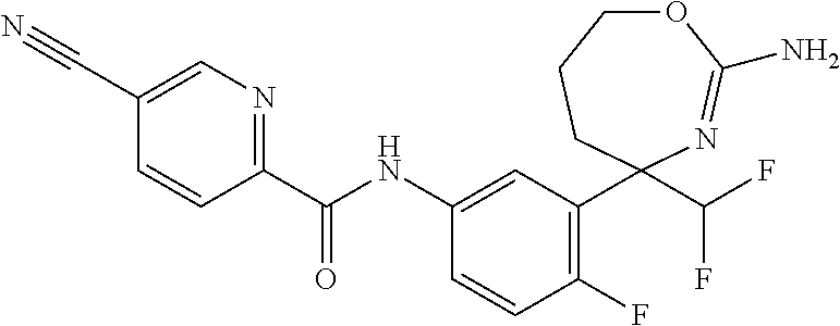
C1(C(NC2=CC(C3(C(F)F)CCCOC(N)=N3)=C(F)C=C2)=O)=NC=C(C#N)C=C1
